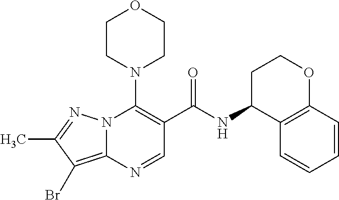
N12C(=C(Br)C(C)=N1)N=CC(C(NC1C3=C(OCC1)C=CC=C3)=O)=C2N1CCOCC1
